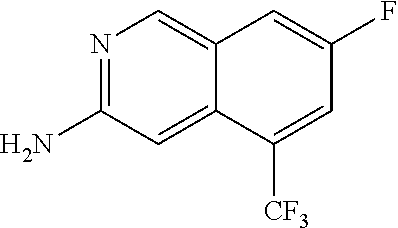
N1=C(N)C=C2C(=C1)C=C(F)C=C2[CF3]
